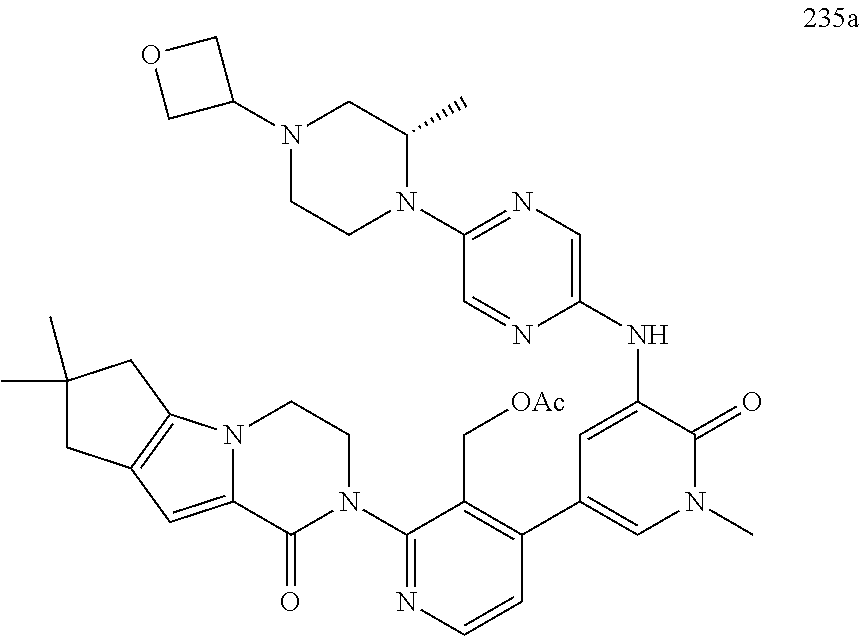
N12C(=CC3=C1CC(C)(C)C3)C(=O)N(C1=NC=CC(C3=CN(C)C(=O)C(NC4=CN=C(N5C(C)CN(C6COC6)CC5)C=N4)=C3)=C1C[OAc])CC2
